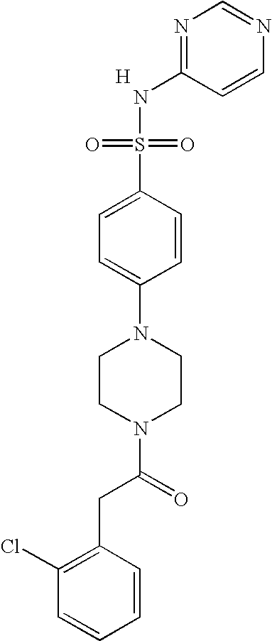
N1=C(NS(=O)(=O)C2=CC=C(N3CCN(C(=O)CC4=C(Cl)C=CC=C4)CC3)C=C2)C=CN=C1.[H]
